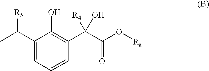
C1(C([R5])C)=CC=CC(C(C(O[Ra])=O)([R4])O)=C1O
